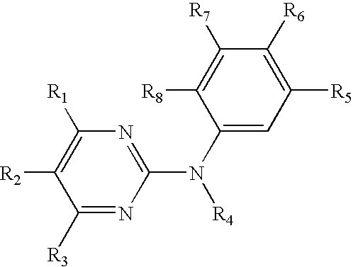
C1([R3])=NC(N(C2=CC([R5])=C([R6])C([R7])=C2[R8])[R4])=NC([R1])=C1[R2]
